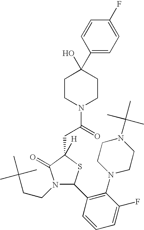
C1(C2(O)CCN(C(=O)CC3([H])C(=O)N(CCC(C)(C)C)C(C4=C(N5CCN(C(C)(C)C)CC5)C(F)=CC=C4)S3)CC2)=CC=C(F)C=C1
